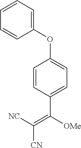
C1=CC=C(OC2=CC=C(C(=C([CN])[NC])[OMe])C=C2)C=C1
